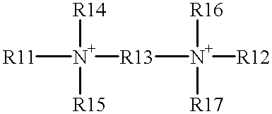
[R11][N+]([R13][N+]([R12])([R16])[R17])([R14])[R15]
